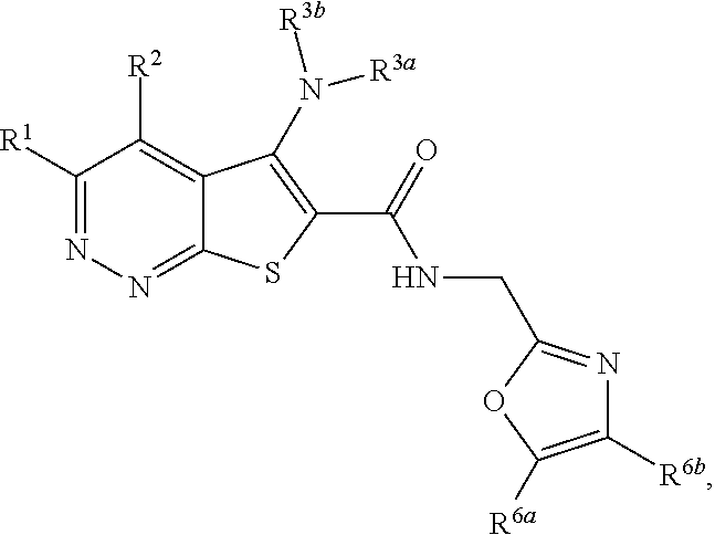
C1([R1])=NN=C2C(=C1[R2])C(N([R3a])[R3b])=C(C(=O)NCC1=NC([R6b])=C([R6a])O1)S2
